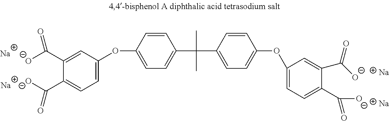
[Na].[Na].O(C1=CC=C(C(C2=CC=C(OC3=CC=C(C([O-])=O)C(C([O-])=O)=C3)C=C2)(C)C)C=C1)C1=CC=C(C([O-])=O)C(C([O-])=O)=C1.[Na].[Na]
